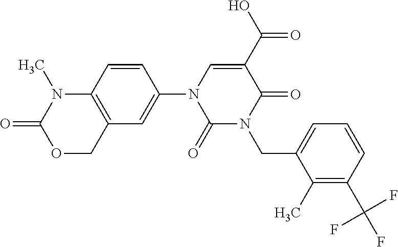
C12=C(COC(=O)N1C)C=C(N1C=C(C(O)=O)C(=O)N(CC3=CC=CC(C(F)(F)F)=C3C)C1=O)C=C2
